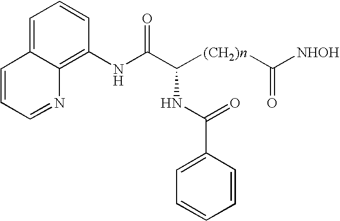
C1=CC=NC2=C(NC(C([(CH2)n]C([NHOH])=O)NC(=O)C3=CC=CC=C3)=O)C=CC=C12
